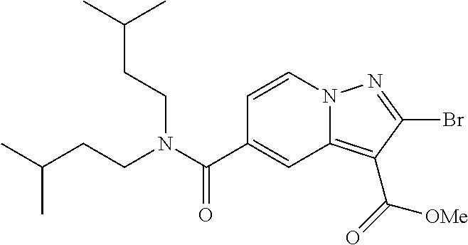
BrC1=NN2C(=C1C([OMe])=O)C=C(C(N(CCC(C)C)CCC(C)C)=O)C=C2
